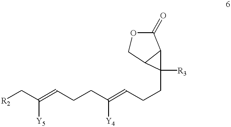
C(CC=C(CCC=C(C[R2])[Y5])[Y4])C1([R3])C2COC(=O)C12
